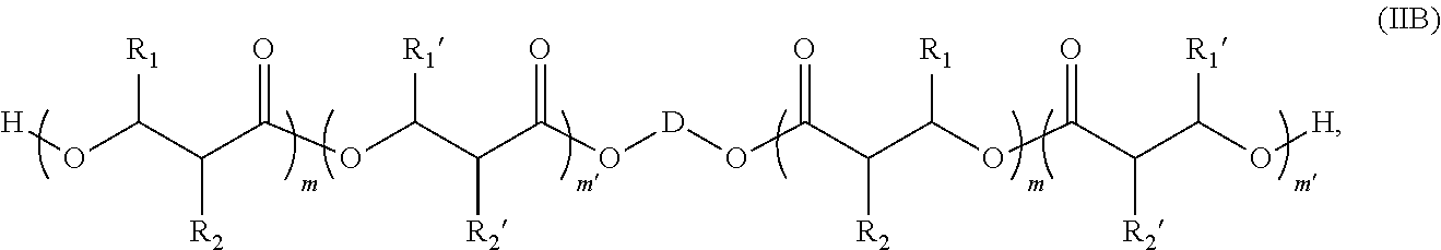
O(C(C(C(OC(C(C(O[D]OC(C(C(OC(C(C(O[H])[R1])[R2])=O)[R1])[R2])=O)=O)[R2])[R1])=O)[R2])[R1])[H]
